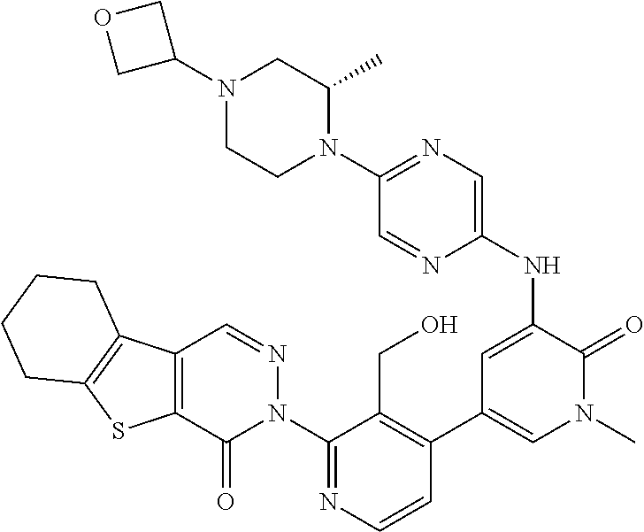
C1=CN=C(N2N=CC3=C(C2=O)SC2=C3CCCC2)C(CO)=C1C1=CN(C)C(=O)C(NC2=CN=C(N3C(C)CN(C4COC4)CC3)C=N2)=C1
